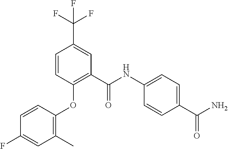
C1(F)=CC(C)=C(OC2=C(C(NC3=CC=C(C(N)=O)C=C3)=O)C=C(C(F)(F)F)C=C2)C=C1
